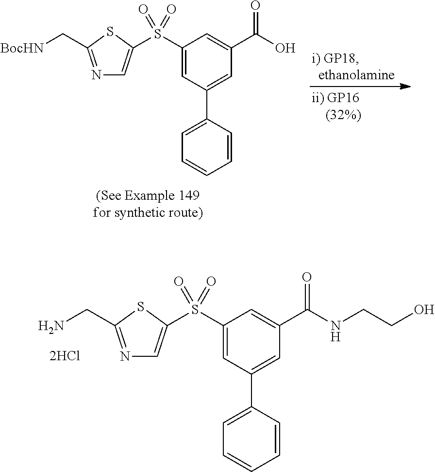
N1=C(CN)SC(S(C2=CC(C3=CC=CC=C3)=CC(C(NCCO)=O)=C2)(=O)=O)=C1.N1=C(C[BocHN])SC(S(C2=CC(C3=CC=CC=C3)=CC(C(O)=O)=C2)(=O)=O)=C1
